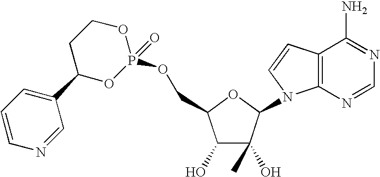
C1(O)C(O)(C)C(N2C3=C(C=C2)C(N)=NC=N3)OC1COP1(=O)OCCC(C2=CC=CN=C2)O1
